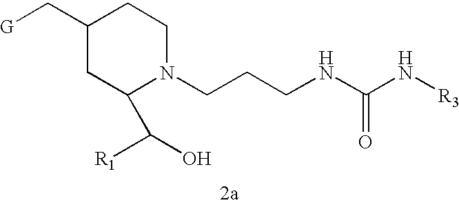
[G]CC1CC(C([R1])O)N(CCCNC(N[R3])=O)CC1
